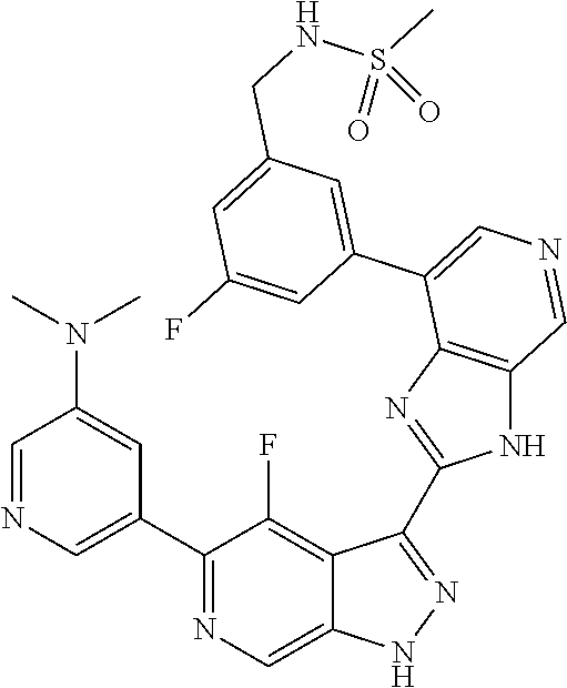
C1(C2=CN=CC(N(C)C)=C2)=NC=C2C(=C1F)C(C1=NC3=C(N1)C=NC=C3C1=CC(CNS(C)(=O)=O)=CC(F)=C1)=NN2
